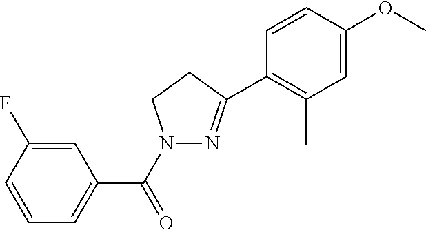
N1(C(C2=CC=CC(F)=C2)=O)N=C(C2=C(C)C=C(OC)C=C2)CC1
